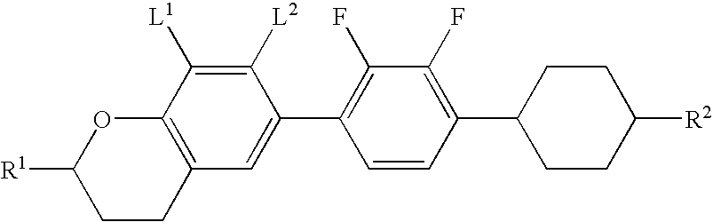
C1CC2=C(OC1[R1])C([L1])=C([L2])C(C1=C(F)C(F)=C(C3CCC([R2])CC3)C=C1)=C2
